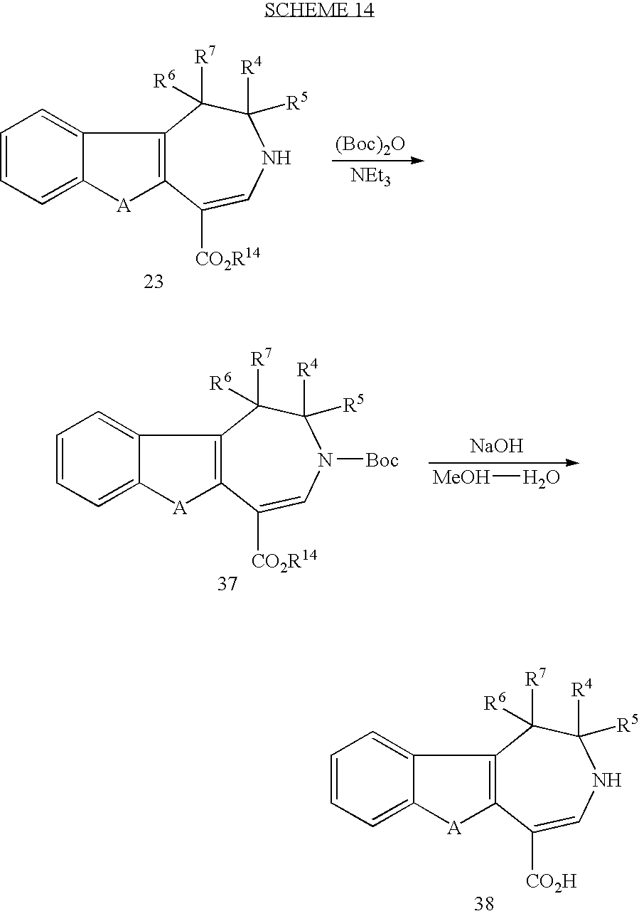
[(Boc)2O].C1=C2C(=CC=C1)C1=C([A]2)C([CO2R14])=CNC([R5])([R4])C1([R7])[R6].[NEt3].C1=C2C(=CC=C1)C1=C([A]2)C([CO2R14])=CN([Boc])C([R5])([R4])C1([R7])[R6].[NaOH].[MeOH]O.C1=C2C(=CC=C1)C1=C([A]2)C([CO2H])=CNC([R5])([R4])C1([R7])[R6]
